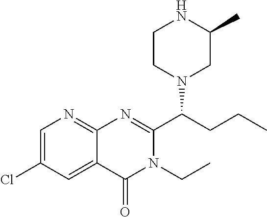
C1=C(Cl)C=C2C(=N1)N=C(C(CCC)N1CC(C)NCC1)N(CC)C2=O
